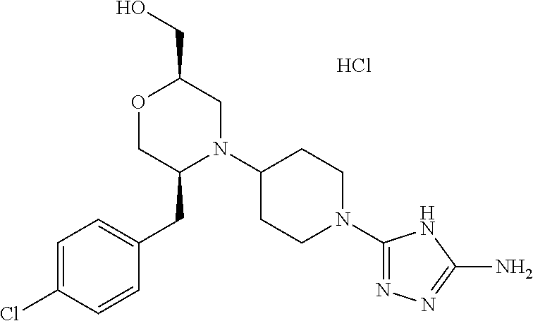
C1=C(Cl)C=CC(CC2N(C3CCN(C4=NN=C(N)N4)CC3)CC(CO)OC2)=C1.Cl
